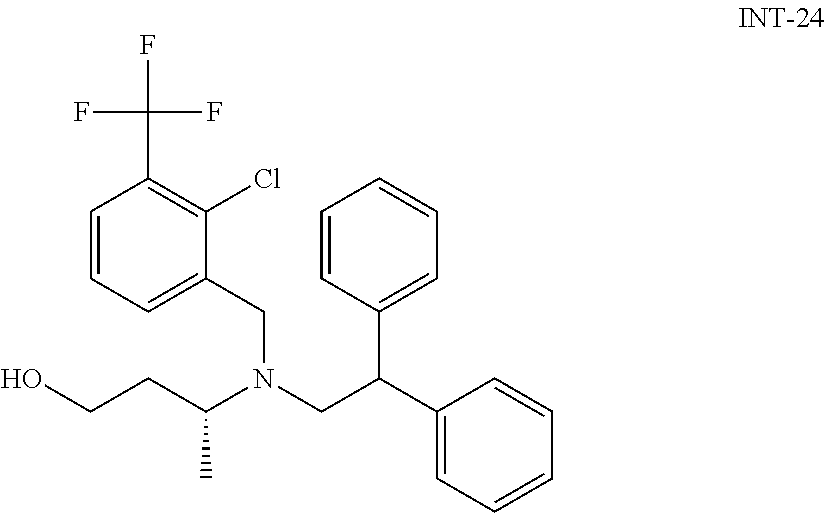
OCCC(N(CC(C1=CC=CC=C1)C1=CC=CC=C1)CC1=CC=CC(C(F)(F)F)=C1Cl)C
